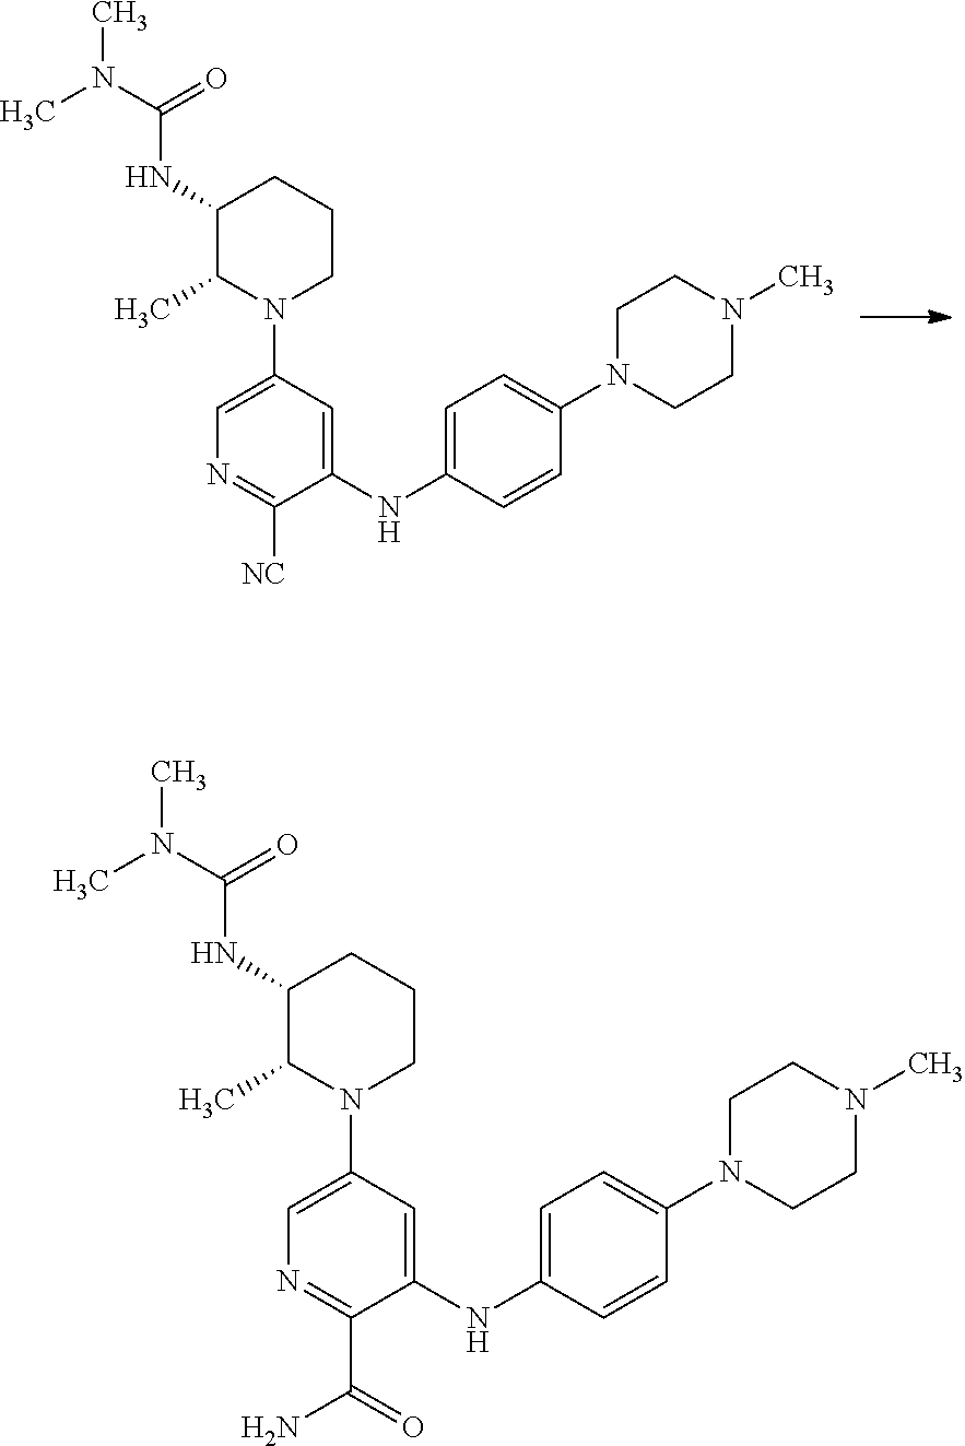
C1(NC(N(C)C)=O)C(C)N(C2=CN=C([NC])C(NC3=CC=C(N4CCN(C)CC4)C=C3)=C2)CCC1.C1(NC(N(C)C)=O)C(C)N(C2=CN=C(C(=O)N)C(NC3=CC=C(N4CCN(C)CC4)C=C3)=C2)CCC1
